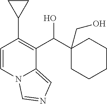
C1(C2=C(C(C3(CO)CCCCC3)O)C3=CN=CN3C=C2)CC1
